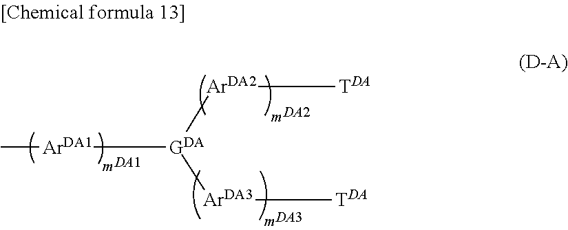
C[ArDA1][GDA]([ArDA2][TDA])[ArDA3][TDA].[DA1].[DA2].[DA3]
